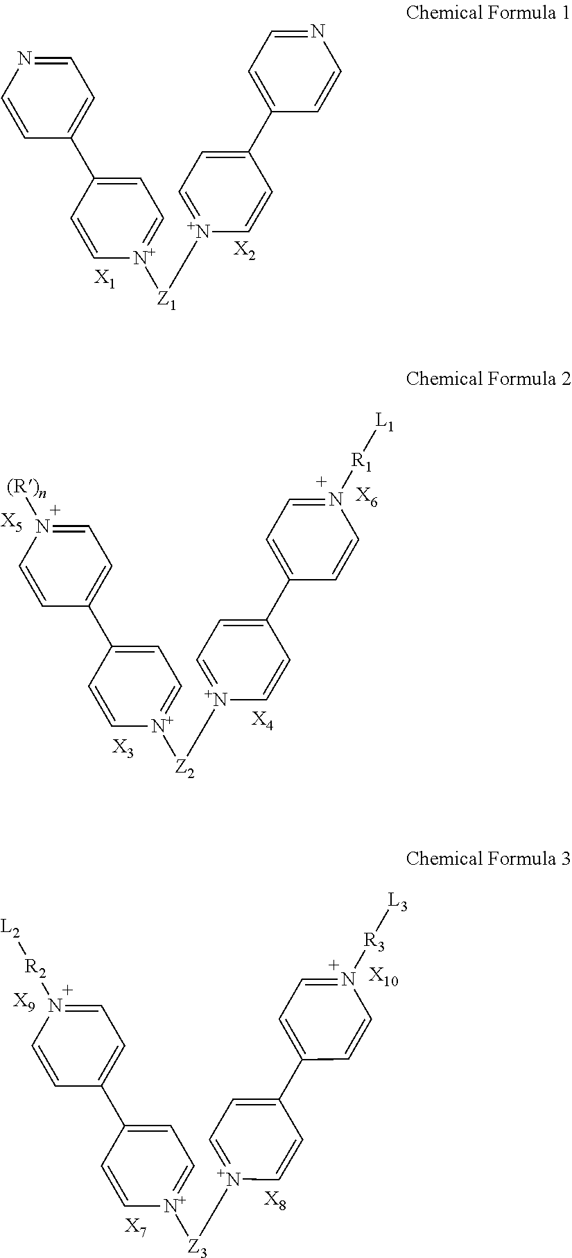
C1=CN=CC=C1C1=CC=[N+]([Z1][N+]2=CC=C(C3=CC=NC=C3)C=C2)C=C1.[X1].[X2].C1=CN([(R)n])=CC=C1C1=CC=[N+]([Z2][N+]2=CC=C(C3=CC=N([R1][L1])C=C3)C=C2)C=C1.[X3].[X4].[X5].[X6].C1=CN([R2][L2])=CC=C1C1=CC=[N+]([Z3][N+]2=CC=C(C3=CC=N([R3][L3])C=C3)C=C2)C=C1.[X7].[X8].[X9].[X10]
